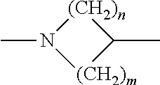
N1(C)[(CH2)m]C(C)[(CH2)n]1
